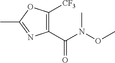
O(C)N(C(=O)C1=C([CF3])OC(C)=N1)C
